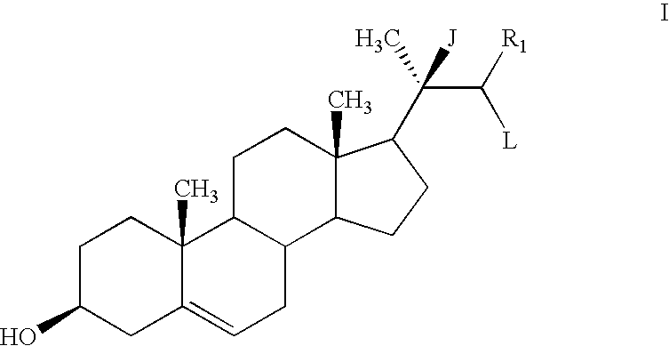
C1C(O)CC2=CCC3C(C2(C)C1)CCC1(C)C3CCC1C(C)(C([R1])[L])[J]
